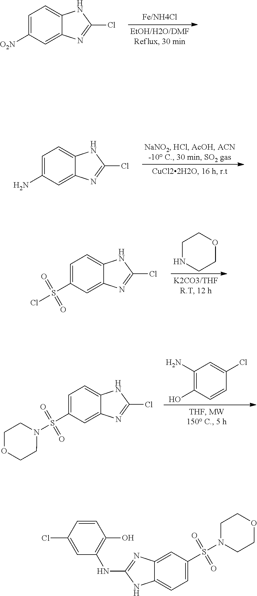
C1=C([O2N])C=C2C(=C1)NC(Cl)=N2.C1=C(N)C=C2C(=C1)NC(Cl)=N2.C1NCCOC1.C1=C(S(Cl)(=O)=O)C=C2C(=C1)NC(Cl)=N2.C1(N)=C(O)C=CC(Cl)=C1.C1=C(S(N2CCOCC2)(=O)=O)C=C2C(=C1)NC(Cl)=N2.C1=C(S(N2CCOCC2)(=O)=O)C=C2C(=C1)NC(NC1=C(O)C=CC(Cl)=C1)=N2
